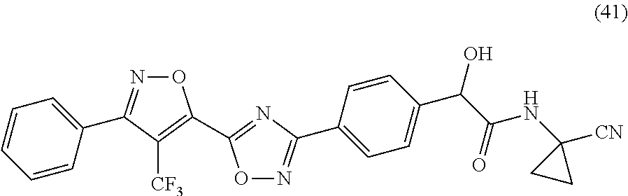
C1=CC=CC(C2=NOC(C3=NC(C4=CC=C(C(C(=O)NC5([CN])CC5)O)C=C4)=NO3)=C2[CF3])=C1
